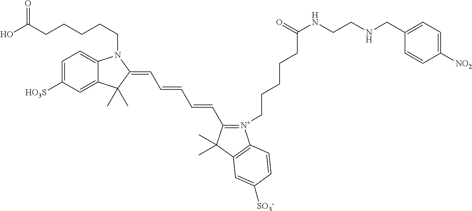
OC(CCCCCN1C2=CC=C([HO3S])C=C2C(C)(C)C1=CC=CC=CC1=[N+](CCCCCC(NCCNCC2=CC=C([NO2])C=C2)=O)C2=C(C1(C)C)C=C([SO3-])C=C2)=O
